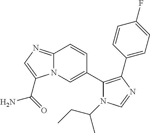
N12C(=NC=C1C(=O)N)C=CC(C1=C(C3=CC=C(F)C=C3)N=CN1C(C)CC)=C2
